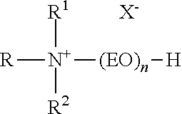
[R][N+]([R1])([R2])[(EO)n][H].[X-]
